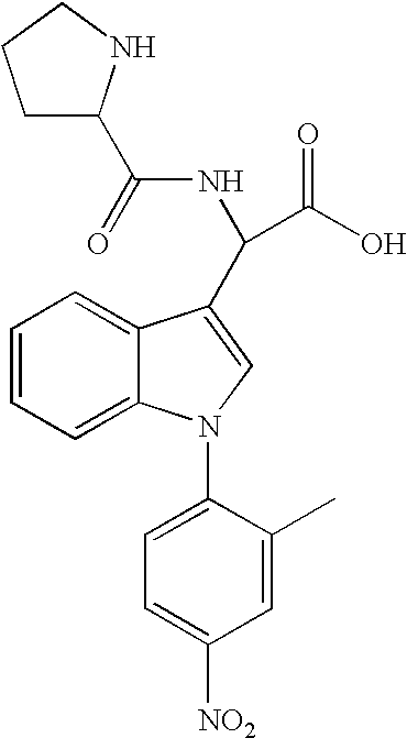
C1=CC=C2C(=C1)N(C1=CC=C([NO2])C=C1C)C=C2C(NC(=O)C1CCCN1)C(O)=O
